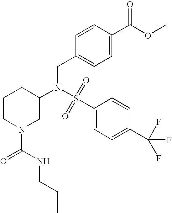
S(=O)(N(CC1=CC=C(C(OC)=O)C=C1)C1CN(C(=O)NCCC)CCC1)(C1=CC=C(C(F)(F)F)C=C1)=O
